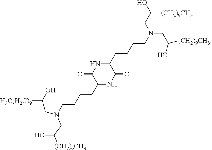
C1(CCCCN(CC(O)[H3C(H2C)9])CC(O)[(CH2)9CH3])NC(=O)C(CCCCN(CC(O)[(CH2)9CH3])CC([(CH2)9CH3])O)NC1=O
